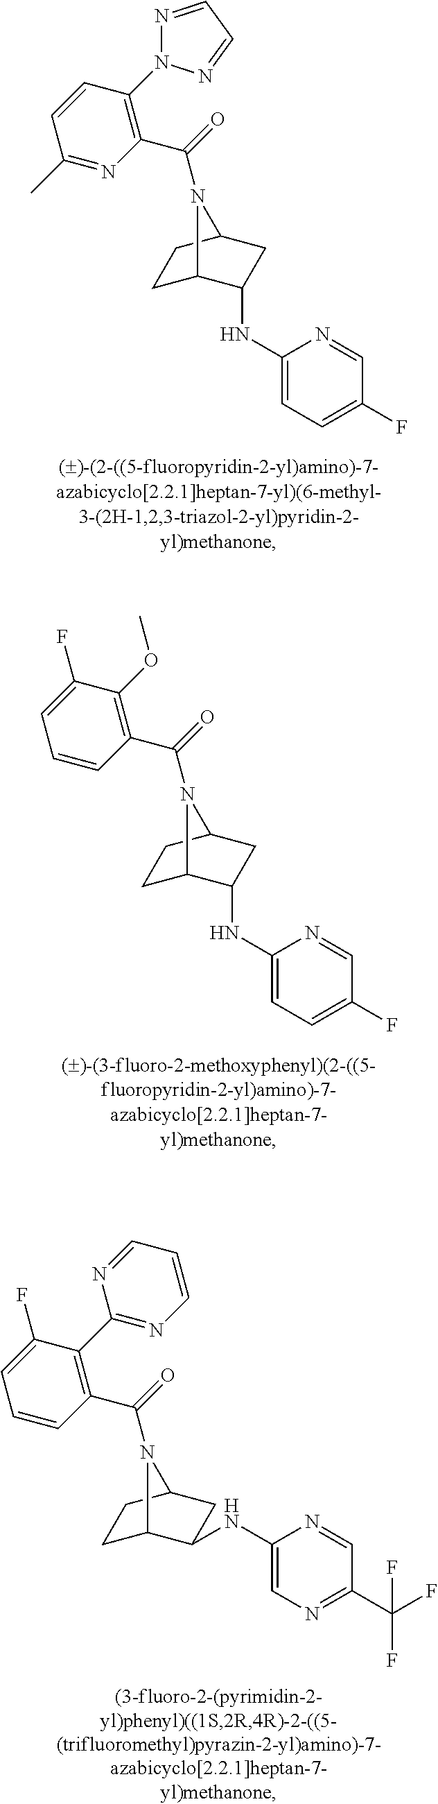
C1(F)=CC=C(NC2C3CCC(C2)N3C(=O)C2=C(N3N=CC=N3)C=CC(C)=N2)N=C1.C1(F)=CC=C(NC2C3CCC(C2)N3C(=O)C2=C(OC)C(F)=CC=C2)N=C1.C1(C(F)(F)F)=NC=C(NC2C3CCC(C2)N3C(=O)C2=C(C3=NC=CC=N3)C(F)=CC=C2)N=C1
